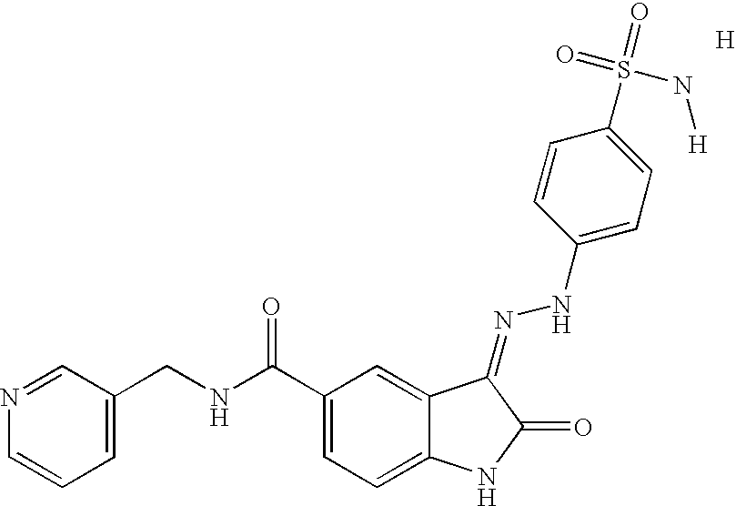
[H].C1(C(NCC2=CC=CN=C2)=O)=CC=C2C(=C1)C(=NNC1=CC=C(S(=O)(=O)N[H])C=C1)C(=O)N2
